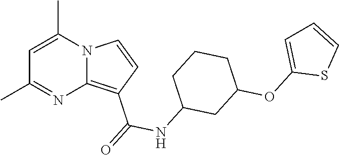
C1=C(C)N2C(=C(C(=O)NC3CC(OC4=CC=CS4)CCC3)C=C2)N=C1C
